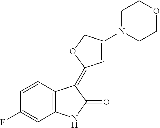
C1=CC2=C(C=C1F)NC(=O)C2=C1C=C(N2CCOCC2)CO1
